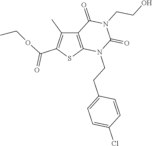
C12=C(SC(C(OCC)=O)=C1C)N(CCC1=CC=C(Cl)C=C1)C(=O)N(CCO)C2=O
